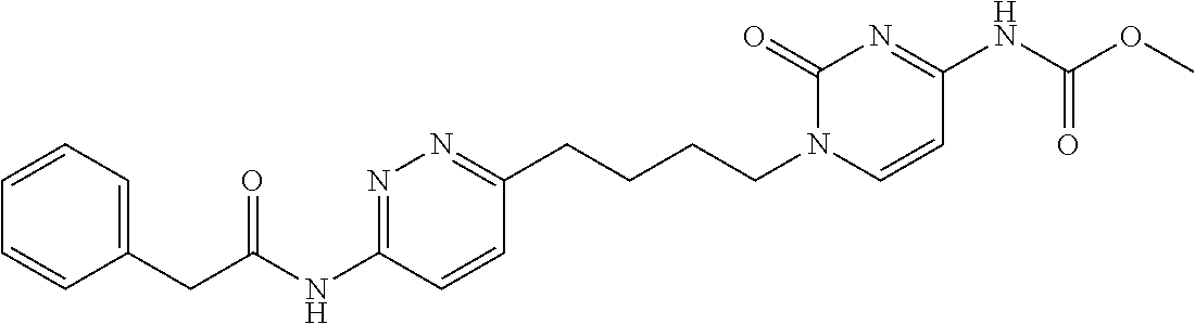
C1=CC=C(CC(=O)NC2=NN=C(CCCCN3C=CC(NC(OC)=O)=NC3=O)C=C2)C=C1
